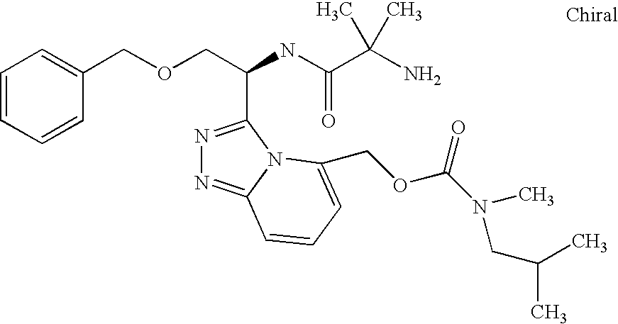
C(OCC(C1=NN=C2N1C(COC(N(CC(C)C)C)=O)=CC=C2)NC(=O)C(C)(N)C)C1=CC=CC=C1
